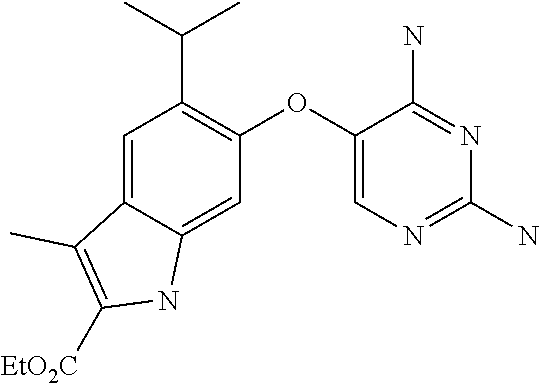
C1=C2C(=CC(OC3=CN=C(N)N=C3N)=C1C(C)C)NC([EtO2C])=C2C
